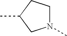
N1(C)CCC(C)C1
